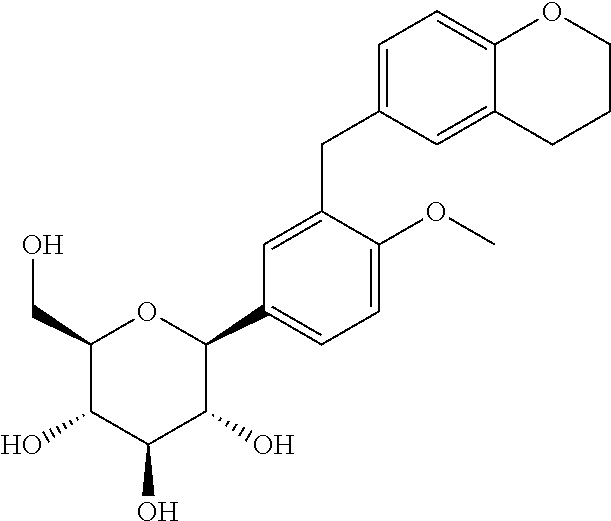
C1(CO)C(O)C(O)C(O)C(C2=CC=C(OC)C(CC3=CC=C4C(=C3)CCCO4)=C2)O1
